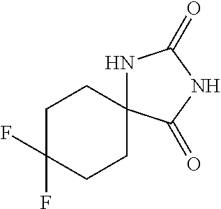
C1C(F)(F)CCC2(C1)NC(=O)NC2=O
